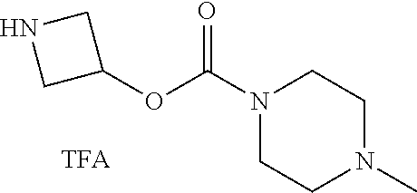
C1C(OC(=O)N2CCN(C)CC2)CN1
